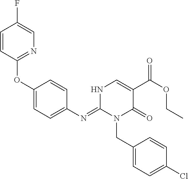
C1=CC(OC2=CC=C(N=C3N(CC4=CC=C(Cl)C=C4)C(=O)C(C(OCC)=O)=CN3)C=C2)=NC=C1F
